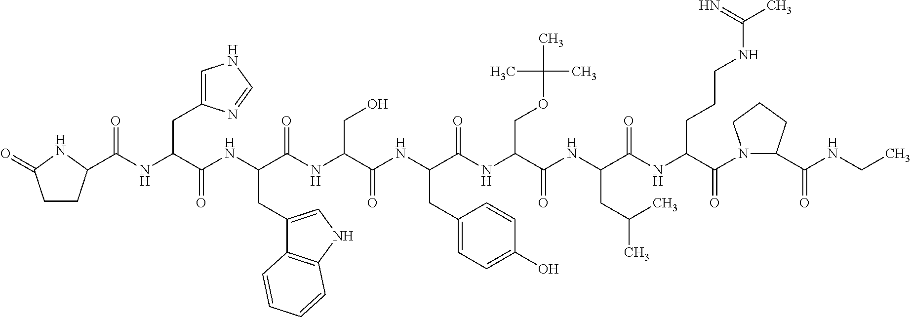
C1CC(C(NC(C(NC(C(NC(C(NC(C(NC(C(NC(CC(C)C)C(NC(C(N2C(C(NCC)=O)CCC2)=O)CCCNC(C)=N)=O)=O)COC(C)(C)C)=O)CC2=CC=C(O)C=C2)=O)CO)=O)CC2=CNC3=C2C=CC=C3)=O)CC2=CNC=N2)=O)NC1=O
